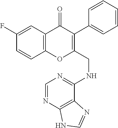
C1=CC2=C(C=C1F)C(=O)C(C1=CC=CC=C1)=C(CNC1=NC=NC3=C1N=CN3)O2
